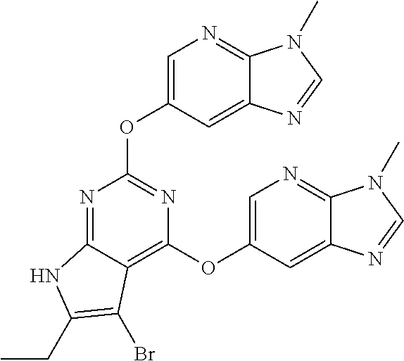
N1=C2C(=C(OC3=CN=C4C(=C3)N=CN4C)N=C1OC1=CN=C3C(=C1)N=CN3C)C(Br)=C(CC)N2
